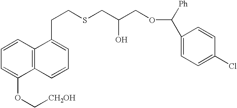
C1=CC=C(OC[CH2OH])C2=C1C(CCSCC(COC(C1=CC=C(Cl)C=C1)[Ph])O)=CC=C2
